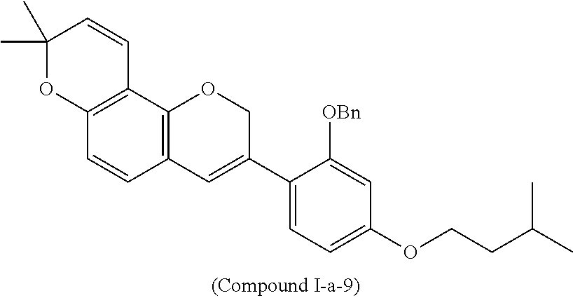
C12=C(C3=C(C=C1)C=C(C1=CC=C(OCCC(C)C)C=C1[OBn])CO3)C=CC(C)(C)O2
